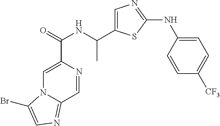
C1=C(C(NC(=O)C2=CN3C(=NC=C3Br)C=N2)C)SC(NC2=CC=C([CF3])C=C2)=N1
